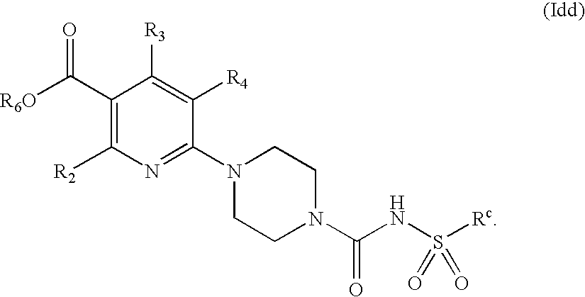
C1(C([R6O])=O)=C([R2])N=C(N2CCN(C(NS([Rc])(=O)=O)=O)CC2)C([R4])=C1[R3]
